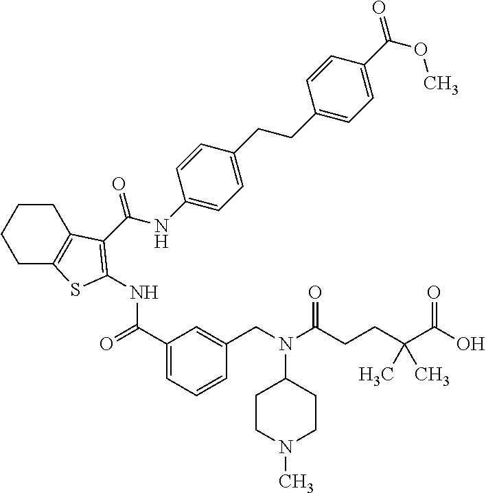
C1CC2=C(CC1)SC(NC(=O)C1=CC=CC(CN(C3CCN(C)CC3)C(CCC(C(O)=O)(C)C)=O)=C1)=C2C(NC1=CC=C(CCC2=CC=C(C(=O)OC)C=C2)C=C1)=O
